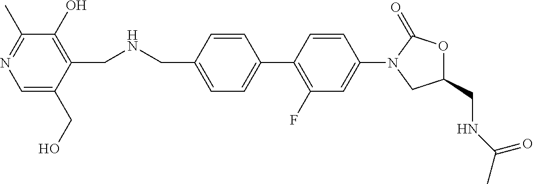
C1(CNC(=O)C)OC(=O)N(C2=CC(F)=C(C3=CC=C(CNCC4=C(O)C(C)=NC=C4CO)C=C3)C=C2)C1
